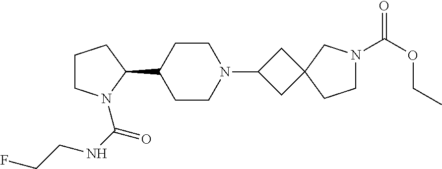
C1CN(C(NCCF)=O)C(C2CCN(C3CC4(C3)CCN(C(OCC)=O)C4)CC2)C1
